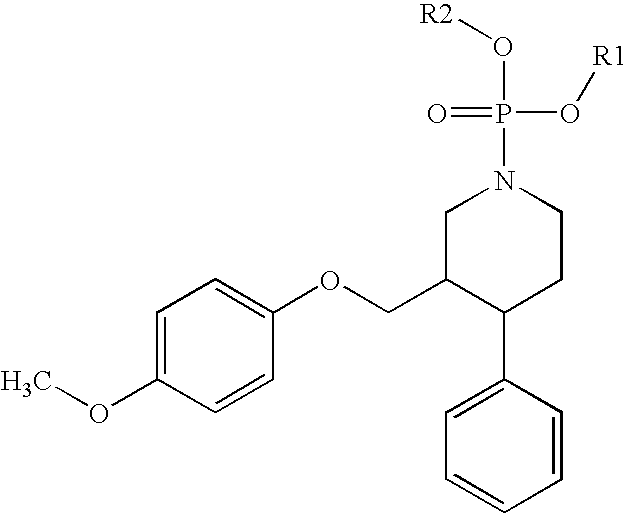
C1=C(OC)C=CC(OCC2C(C3=CC=CC=C3)CCN(P(=O)(O[R1])O[R2])C2)=C1
